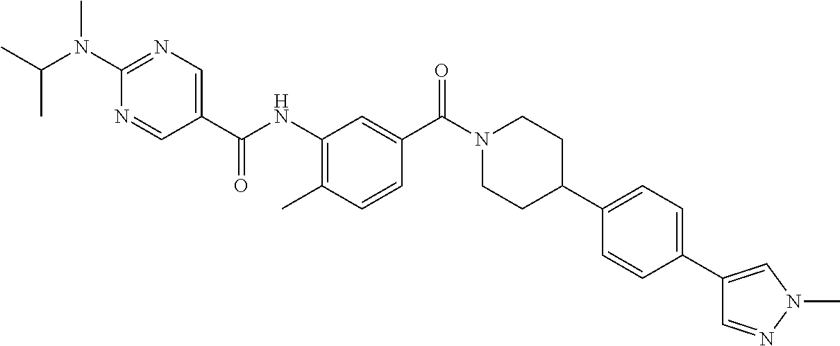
C1(NC(=O)C2=CN=C(N(C(C)C)C)N=C2)=C(C)C=CC(C(N2CCC(C3=CC=C(C4=CN(C)N=C4)C=C3)CC2)=O)=C1
